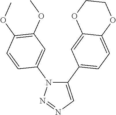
C1(C2=CC=C3C(=C2)OCCO3)=CN=NN1C1=CC(OC)=C(OC)C=C1
